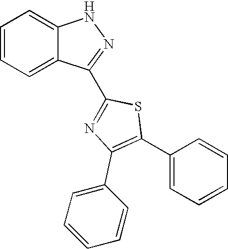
C1=CC=C2C(=C1)NN=C2C1=NC(C2=CC=CC=C2)=C(C2=CC=CC=C2)S1
